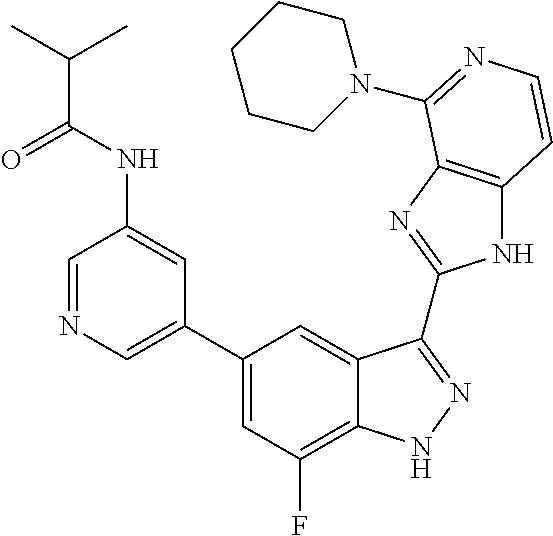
C1=C(C2=CC(F)=C3C(=C2)C(C2=NC4=C(N2)C=CN=C4N2CCCCC2)=NN3)C=C(NC(=O)C(C)C)C=N1
